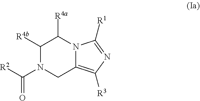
C1([R4b])N(C([R2])=O)CC2=C([R3])N=C([R1])N2C1[R4a]
